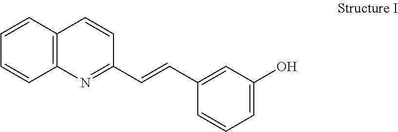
C12=C(C=CC=C1)C=CC(C=CC1=CC(O)=CC=C1)=N2
